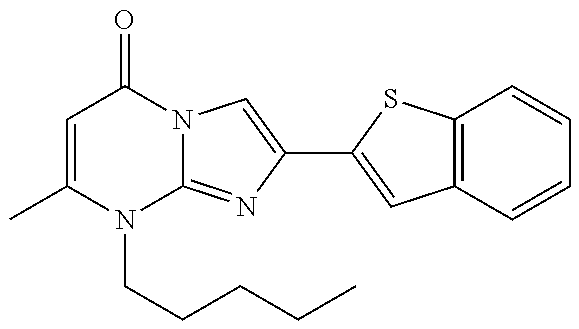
C1=C(C)N(CCCCC)C2=NC(C3=CC4=C(S3)C=CC=C4)=CN2C1=O
